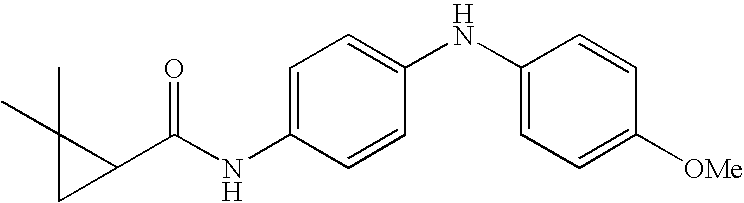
C1=C(NC(C2C(C)(C)C2)=O)C=CC(NC2=CC=C([OMe])C=C2)=C1
